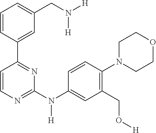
C1=CC(C2=NC(N(C3=CC(CO[H])=C(N4CCOCC4)C=C3)[H])=NC=C2)=CC(CN([H])[H])=C1
